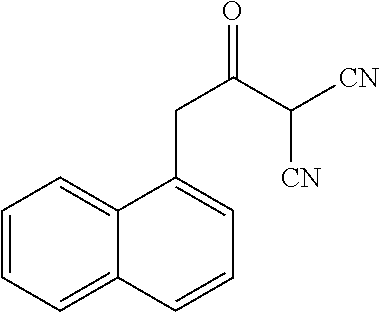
C1=CC=C2C(=C1)C(CC(=O)C([CN])[CN])=CC=C2
